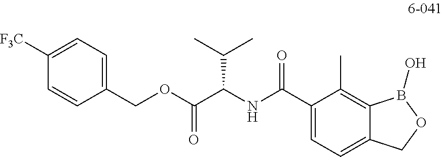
C1(COC(C(NC(C2=CC=C3C(=C2C)B(O)OC3)=O)C(C)C)=O)=CC=C([F3C])C=C1
